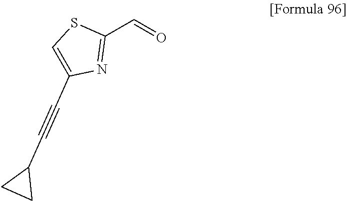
C1(C=O)=NC(C#CC2CC2)=CS1
